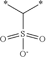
C(S([O-])(=O)=O)(*)*
